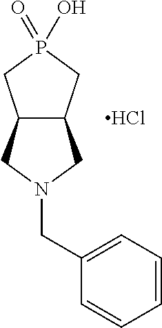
C12C(CP(=O)(O)C1)CN(CC1=CC=CC=C1)C2.Cl
